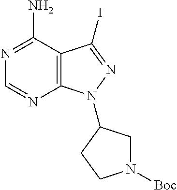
C12=C(C(N)=NC=N1)C(I)=NN2C1CN([Boc])CC1
